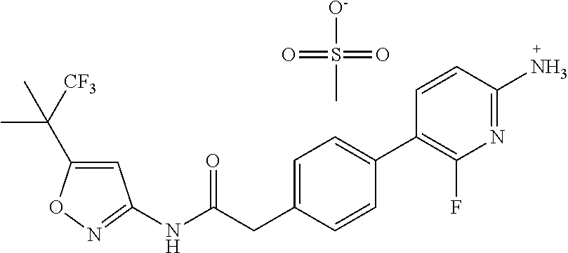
C1=C(C([CF3])(C)C)ON=C1NC(CC1=CC=C(C2=C(F)N=C(N)C=C2)C=C1)=O.O=S([O-])(=O)C
